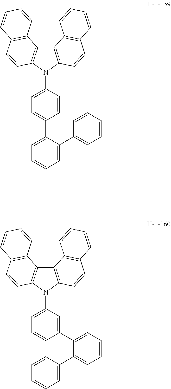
C12=C(N(C3=CC=C(C4=CC=CC=C4C4=CC=CC=C4)C=C3)C3=C1C1=C(C=C3)C=CC=C1)C=CC1=C2C=CC=C1.C12=C(N(C3=CC=CC(C4=CC=CC=C4C4=CC=CC=C4)=C3)C3=C1C1=C(C=C3)C=CC=C1)C=CC1=C2C=CC=C1
